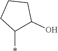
C1(*)C(O)CCC1
